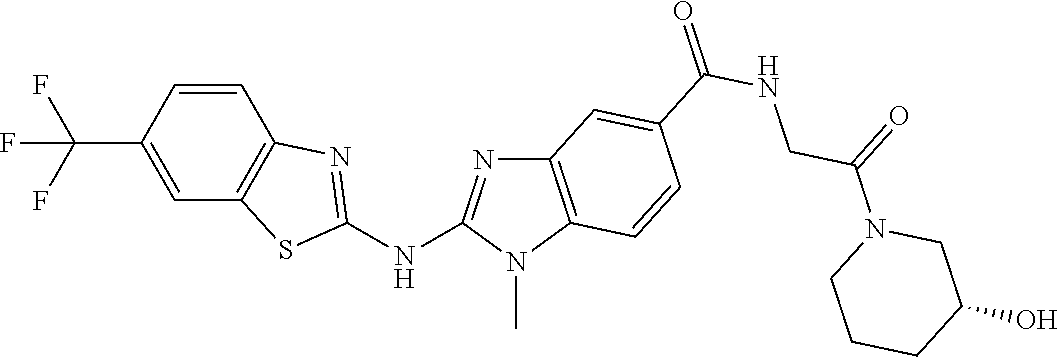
C1(C(F)(F)F)=CC2=C(C=C1)N=C(NC1=NC3=C(N1C)C=CC(C(NCC(N1CC(O)CCC1)=O)=O)=C3)S2
